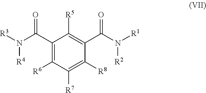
C1(C(N([R4])[R3])=O)=C([R6])C([R7])=C([R8])C(C(N([R2])[R1])=O)=C1[R5]
